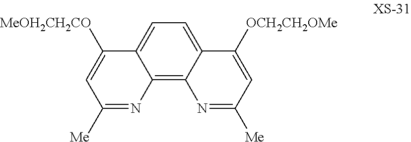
C1=C2C(=C3C(=C1)C([MeOH2CH2CO])=CC([Me])=N3)N=C([Me])C=C2[OCH2CH2OMe]
